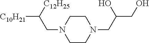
C1CN(CC(CO)O)CCN1CC([C12H25])[C10H21]
